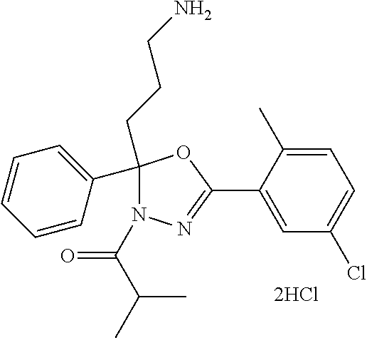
C1(C2(CCCN)N(C(=O)C(C)C)N=C(C3=CC(Cl)=CC=C3C)O2)=CC=CC=C1
